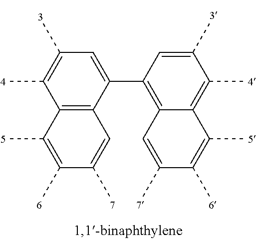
C12=C(C(C3=C4C(=C(C)C(C)=C3)C(C)=C(C)C(C)=C4)=CC(C)=C1C)C=C(C)C(C)=C2C
